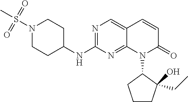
N1(S(C)(=O)=O)CCC(NC2=NC=C3C(=N2)N(C2CCCC2(CC)O)C(=O)C=C3)CC1
